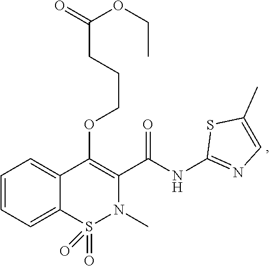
C1=CC=C2C(=C1)C(OCCCC(=O)OCC)=C(C(NC1=NC=C(C)S1)=O)N(C)S2(=O)=O
